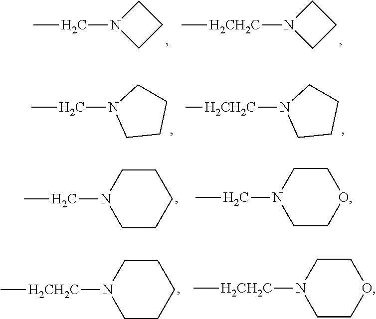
C1CN(CC)C1.C1CN([H2CH2C]C)C1.C1CN(CC)CC1.C1CN([H2CH2C]C)CC1.C1CN(CC)CCO1.C1CN(CC)CCC1.C1CN([H2CH2C]C)CCC1.C1CN([H2CH2C]C)CCO1
